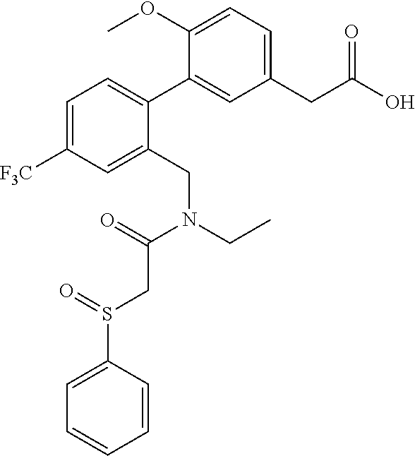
C1(CC(O)=O)=CC=C(OC)C(C2=CC=C([F3C])C=C2CN(CC)C(=O)CS(C2=CC=CC=C2)=O)=C1
